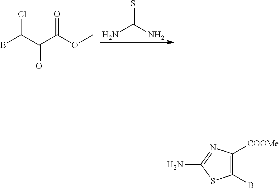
NC(N)=S.C(C(C(OC)=O)=O)(B)Cl.C1(B)=C([COOMe])N=C(N)S1
